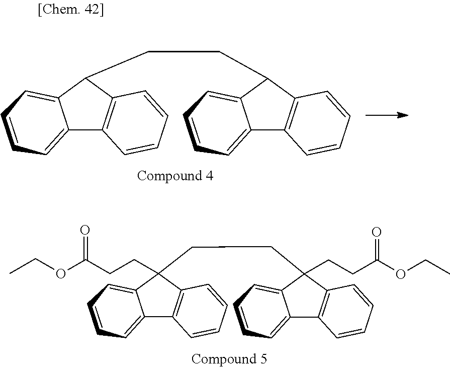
C12=CC=CC=C1C(CCC1C3=C(C4=CC=CC=C41)C=CC=C3)C1=C2C=CC=C1.C12=CC=CC=C1C(CCC(OCC)=O)(CCC1(CCC(OCC)=O)C3=C(C4=CC=CC=C41)C=CC=C3)C1=C2C=CC=C1
